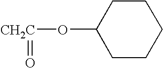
O([CH2C]=O)C1CCCCC1
